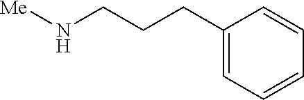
[Me]NCCCC1=CC=CC=C1
